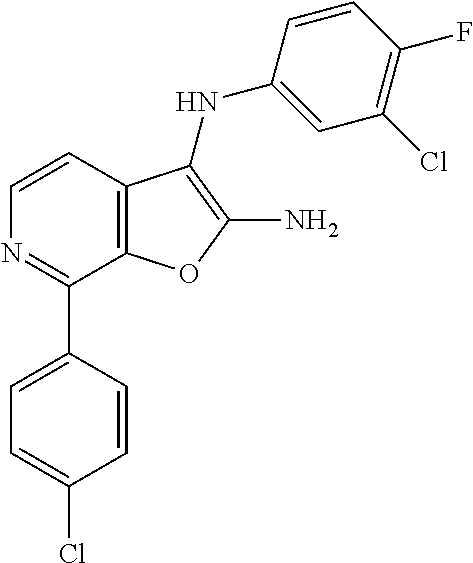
C12=C(C=CN=C1C1=CC=C(Cl)C=C1)C(NC1=CC(Cl)=C(F)C=C1)=C(N)O2
